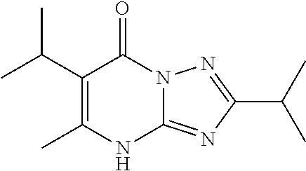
CC1=C(C(C)C)C(=O)N2C(=NC(C(C)C)=N2)N1
